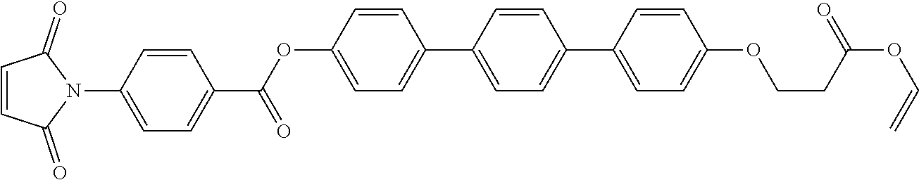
C1=C(OC(C2=CC=C(N3C(=O)C=CC3=O)C=C2)=O)C=CC(C2=CC=C(C3=CC=C(OCCC(=O)OC=C)C=C3)C=C2)=C1
